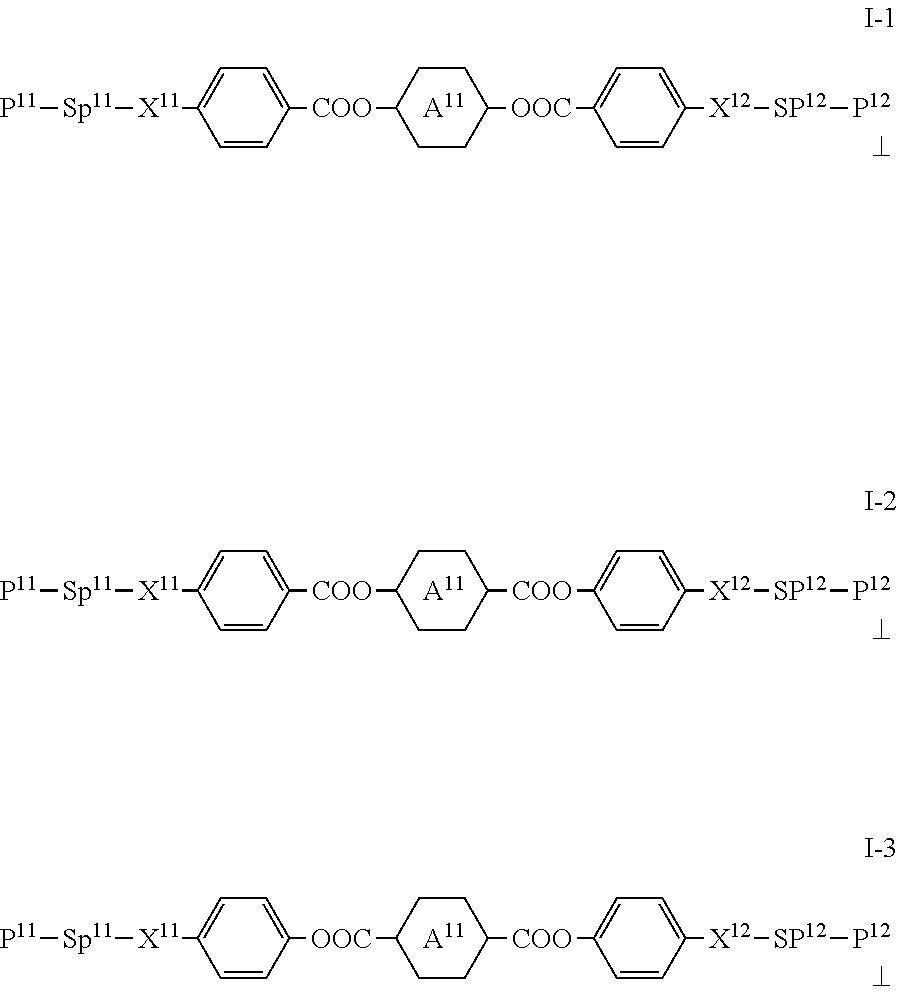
[P11][Sp11][X11]C1=CC=C([COO]C2CCC([OOC]C3=CC=C([X12][SP12][P12])C=C3)CC2)C=C1.[A11].[P11][Sp11][X11]C1=CC=C([COO]C2CCC([COO]C3=CC=C([X12][SP12][P12])C=C3)CC2)C=C1.[A11].[P11][Sp11][X11]C1=CC=C([OOC]C2CCC([COO]C3=CC=C([X12][SP12][P12])C=C3)CC2)C=C1.[A11]
